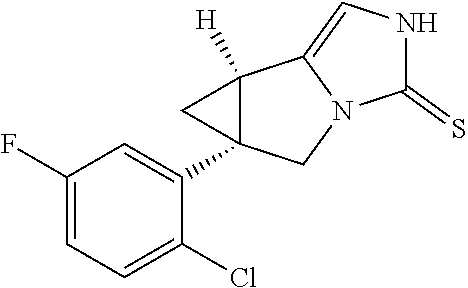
C1(F)=CC=C(Cl)C(C23C([H])(C2)C2=CNC(=S)N2C3)=C1
